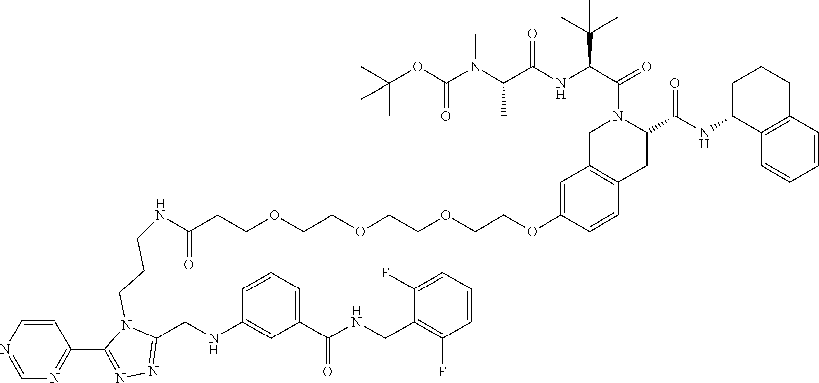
C1=CC2=C(C=C1OCCOCCOCCOCCC(NCCCN1C(CNC3=CC(C(NCC4=C(F)C=CC=C4F)=O)=CC=C3)=NN=C1C1=NC=NC=C1)=O)CN(C(C(NC(C(N(C(OC(C)(C)C)=O)C)C)=O)C(C)(C)C)=O)C(C(NC1C3=C(CCC1)C=CC=C3)=O)C2
